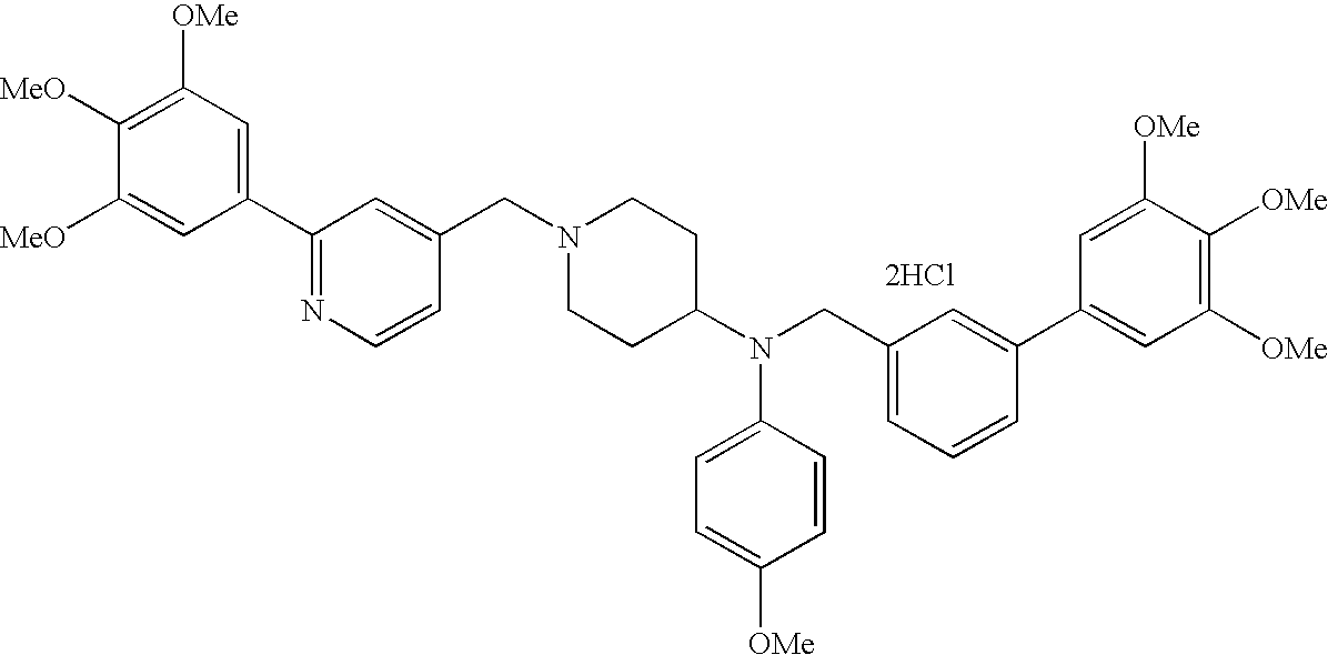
C1(C2=NC=CC(CN3CCC(N(CC4=CC=CC(C5=CC([OMe])=C([OMe])C([OMe])=C5)=C4)C4=CC=C([OMe])C=C4)CC3)=C2)=CC([OMe])=C([MeO])C([MeO])=C1.[2HCl]
